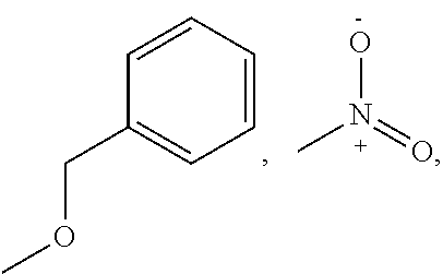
C1=CC=CC=C1COC.ON(=O)C
